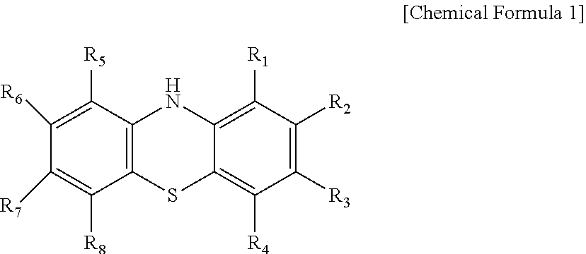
C12=C(C([R5])=C([R6])C([R7])=C1[R8])NC1=C([R1])C([R2])=C([R3])C([R4])=C1S2
